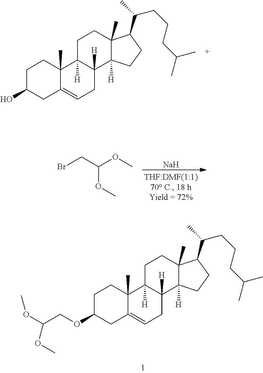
C1C(O)CC2=CCC3([H])C([H])(C2(C)C1)CCC1(C)C3([H])CCC1C(C)CCCC(C)C.BrCC(OC)OC.[Na].C1C(OCC(OC)OC)CC2=CCC3([H])C([H])(C2(C)C1)CCC1(C)C3([H])CCC1C(C)CCCC(C)C
